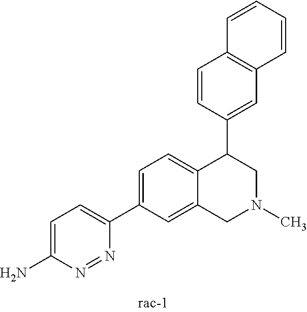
C12=CC(C3=CC=C(N)N=N3)=CC=C1C(C1=CC3=C(C=C1)C=CC=C3)CN(C)C2
